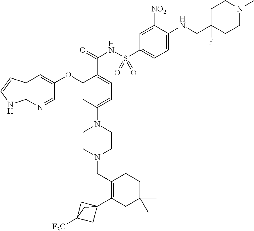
C1=NC2=C(C=C1OC1=CC(N3CCN(CC4=C(C56CC([F3C])(C5)C6)CC(C)(C)CC4)CC3)=CC=C1C(NS(C1=CC=C(NCC3(F)CCN(C)CC3)C([NO2])=C1)(=O)=O)=O)C=CN2
